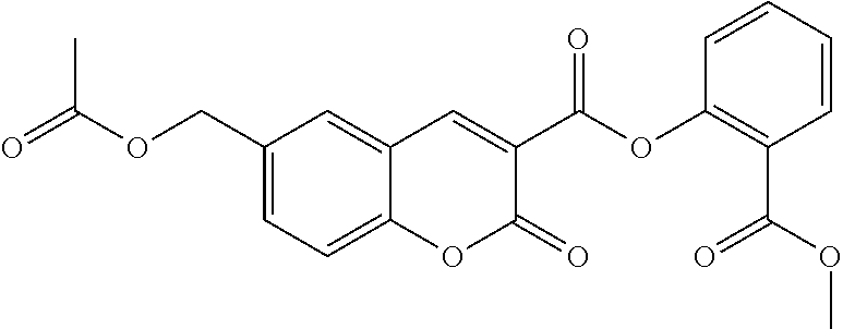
C1(COC(=O)C)=CC=C2C(=C1)C=C(C(OC1=C(C(=O)OC)C=CC=C1)=O)C(=O)O2
